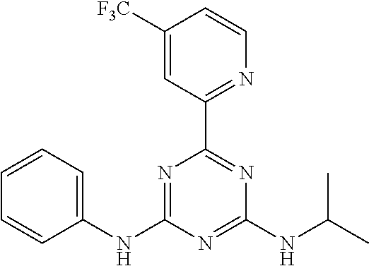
C1([F3C])=CC(C2=NC(NC(C)C)=NC(NC3=CC=CC=C3)=N2)=NC=C1
